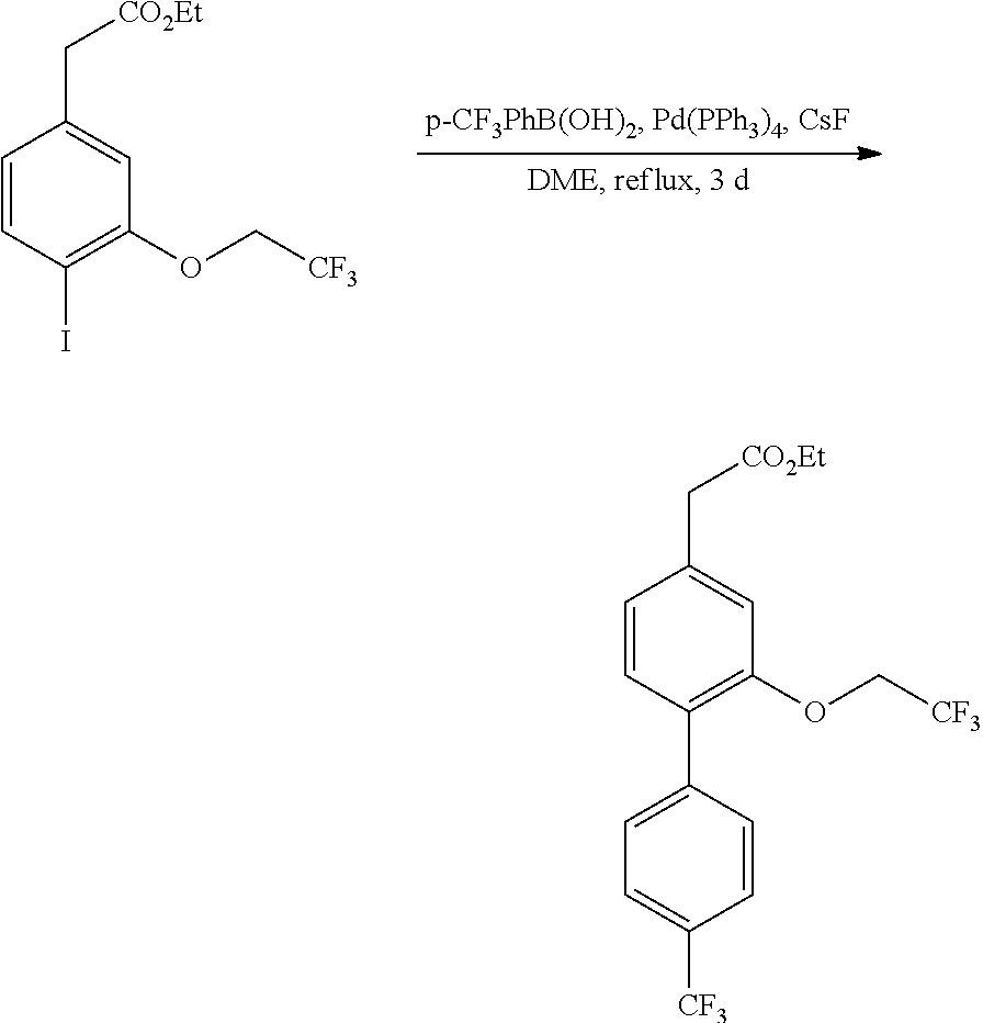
C1=CC(I)=C(OC[CF3])C=C1C[CO2Et].C1=CC(C2=CC=C([CF3])C=C2)=C(OC[CF3])C=C1C[CO2Et]
